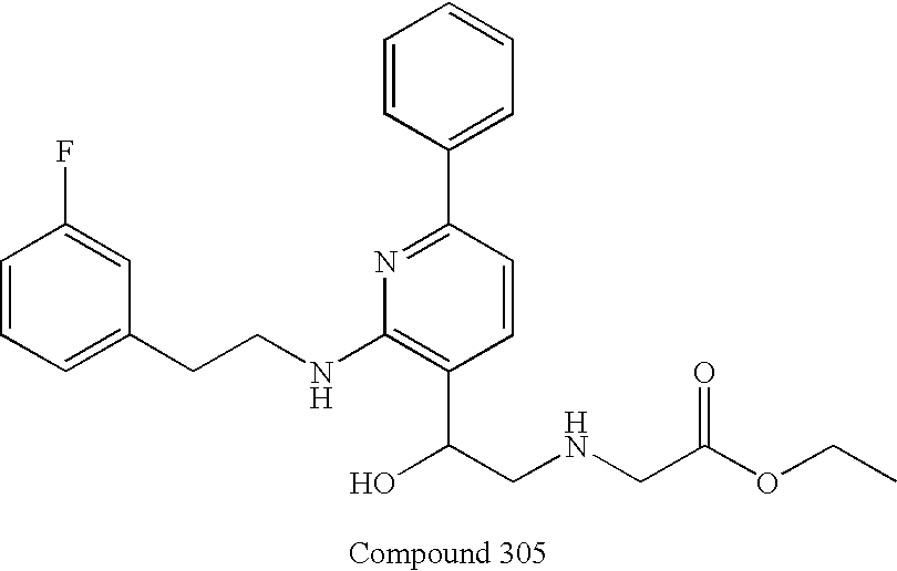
C1=C(CCNC2=C(C(CNCC(OCC)=O)O)C=CC(C3=CC=CC=C3)=N2)C=C(F)C=C1
